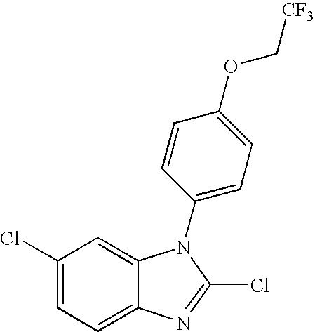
C1(Cl)=CC=C2C(=C1)N(C1=CC=C(OC[CF3])C=C1)C(Cl)=N2
